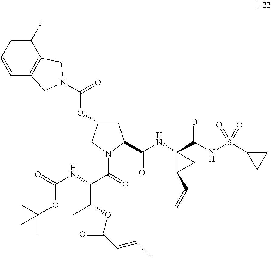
C1=CC2=C(C(F)=C1)CN(C(OC1CC(C(NC3(C(NS(C4CC4)(=O)=O)=O)C(C=C)C3)=O)N(C(C(NC(=O)OC(C)(C)C)C(OC(C=CC)=O)C)=O)C1)=O)C2
